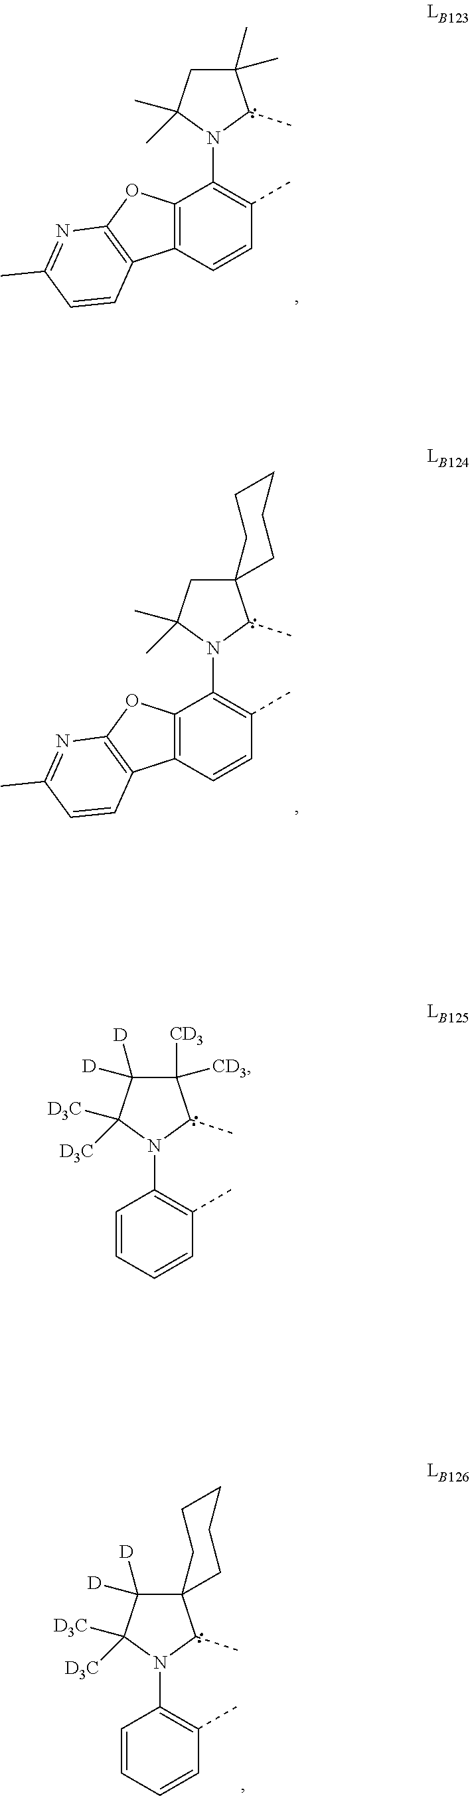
C12(CC(C)(C)N(C3=C(C)C=CC4=C3OC3=C4C=CC(C)=N3)C1C)CCCCC2.C1(C)(C)CC(C)(C)N(C2=C(C)C=CC3=C2OC2=C3C=CC(C)=N2)C1C.C1([CD3])([CD3])C([D])([D])C([D3C])([D3C])N(C2=C(C)C=CC=C2)C1C.C1([D])([D])C([D3C])([D3C])N(C2=C(C)C=CC=C2)C(C)C12CCCCC2
